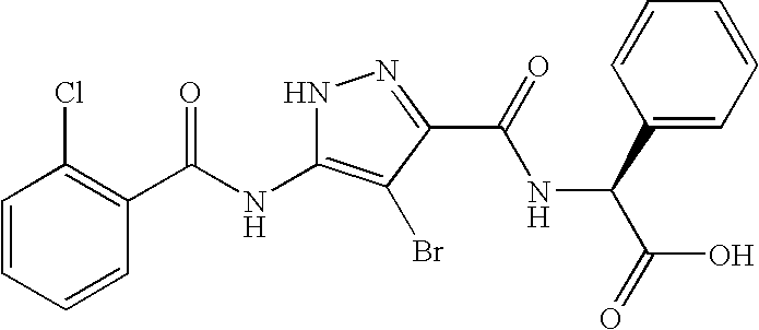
C1=CC=CC(C(NC2=C(Br)C(C(NC(C3=CC=CC=C3)C(O)=O)=O)=NN2)=O)=C1Cl
